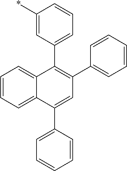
C1=CC=C2C(=C1)C(C1=CC=CC(*)=C1)=C(C1=CC=CC=C1)C=C2C1=CC=CC=C1
